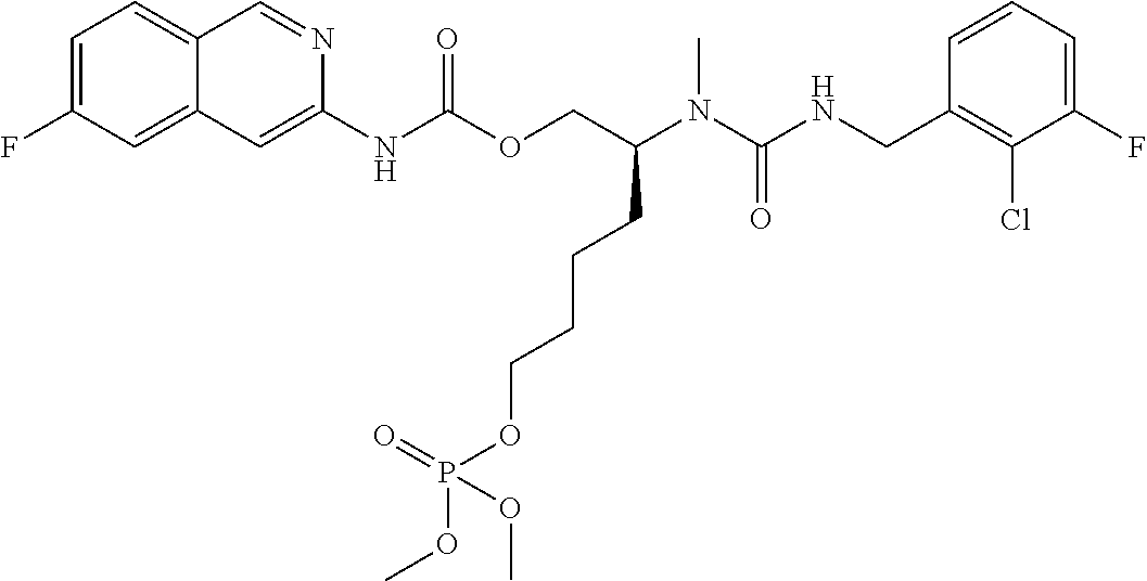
C1=CC(CNC(N(C(COC(NC2=CC3=CC(F)=CC=C3C=N2)=O)CCCCOP(=O)(OC)OC)C)=O)=C(Cl)C(F)=C1
